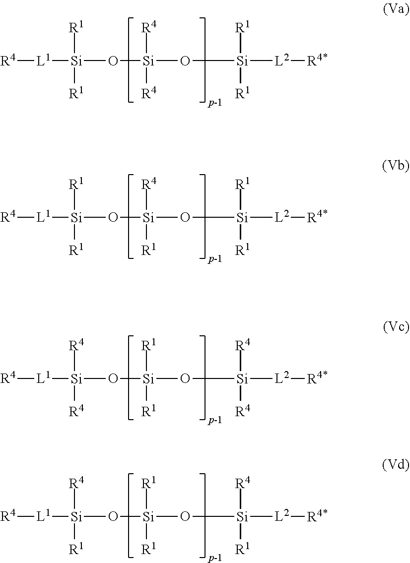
[R4][L1][Si]([R1])([R1])O[Si]([R4])([R4])O[Si]([R1])([R1])[L2][R4*].[R4][L1][Si]([R1])([R1])O[Si]([R4])([R1])O[Si]([R1])([R1])[L2][R4*].[R4][L1][Si]([R4])([R4])O[Si]([R1])([R1])O[Si]([R4])([R4])[L2][R4*].[R4][L1][Si]([R4])([R1])O[Si]([R1])([R1])O[Si]([R4])([R1])[L2][R4*]
